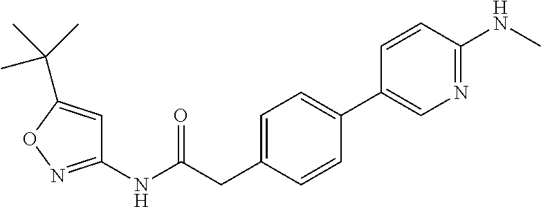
C1(C2=CN=C(NC)C=C2)=CC=C(CC(NC2=NOC(C(C)(C)C)=C2)=O)C=C1
